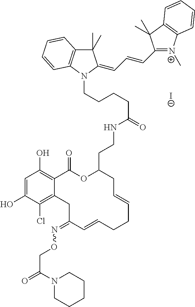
C1=C(O)C(Cl)=C2C(=C1O)C(=O)OC(CCNC(CCCCN1C3=C(C(C)(C)C1=CC=CC1=[N+](C)C4=C(C1(C)C)C=CC=C4)C=CC=C3)=O)CC=CCCC=CC(=NOCC(=O)N1CCCCC1)C2.[I-]
